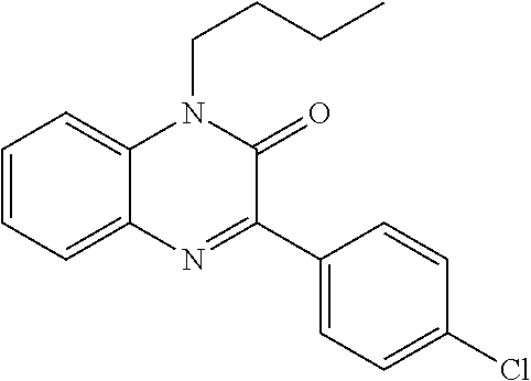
C1=CC=C2C(=C1)N(CCCC)C(=O)C(C1=CC=C(Cl)C=C1)=N2
